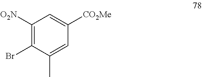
C1([O2N])=C(Br)C(C)=CC([CO2Me])=C1
